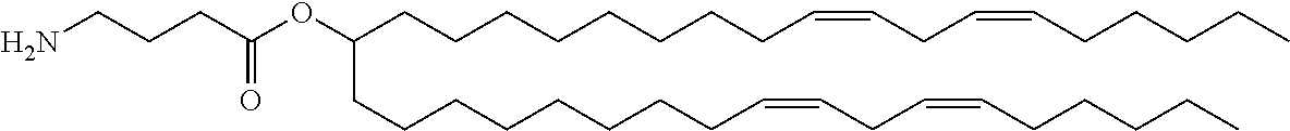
C(CCCCC=CCC=CCCCCC)CCCC(CCCCCCCCC=CCC=CCCCCC)OC(CCCN)=O
